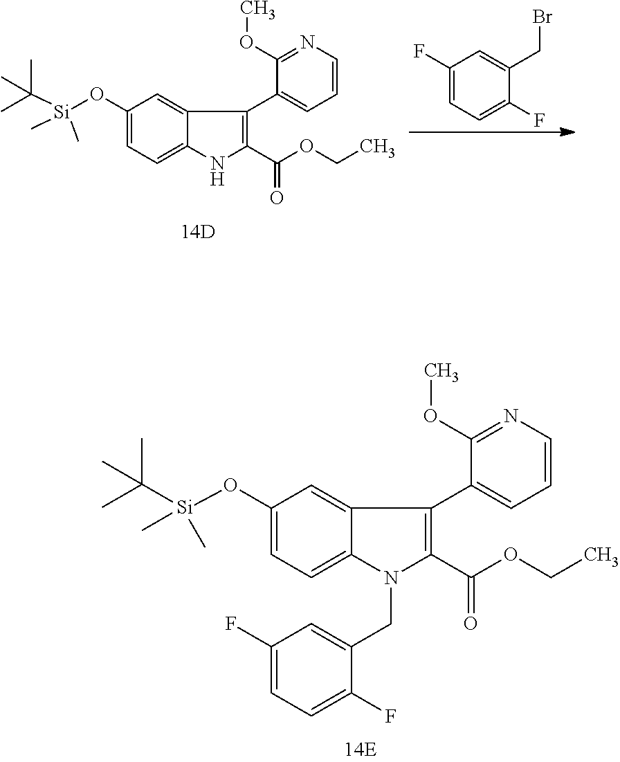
C1(O[Si](C(C)(C)C)(C)C)=CC=C2C(=C1)C(C1=CC=CN=C1OC)=C(C(OCC)=O)N2CC1=CC(F)=CC=C1F.C1(F)=CC=C(F)C(CBr)=C1.C1(O[Si](C(C)(C)C)(C)C)=CC=C2C(=C1)C(C1=CC=CN=C1OC)=C(C(OCC)=O)N2
